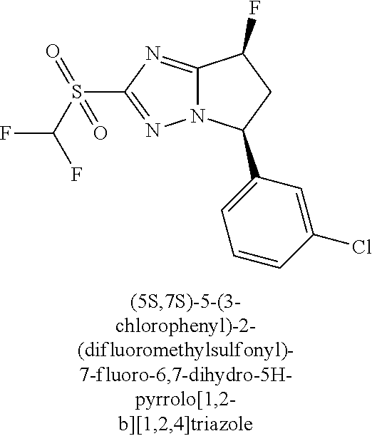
C12=NC(S(C(F)F)(=O)=O)=NN1C(C1=CC=CC(Cl)=C1)CC2F
